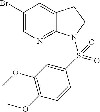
C1(Br)=CN=C2C(=C1)CCN2S(C1=CC(OC)=C(OC)C=C1)(=O)=O
